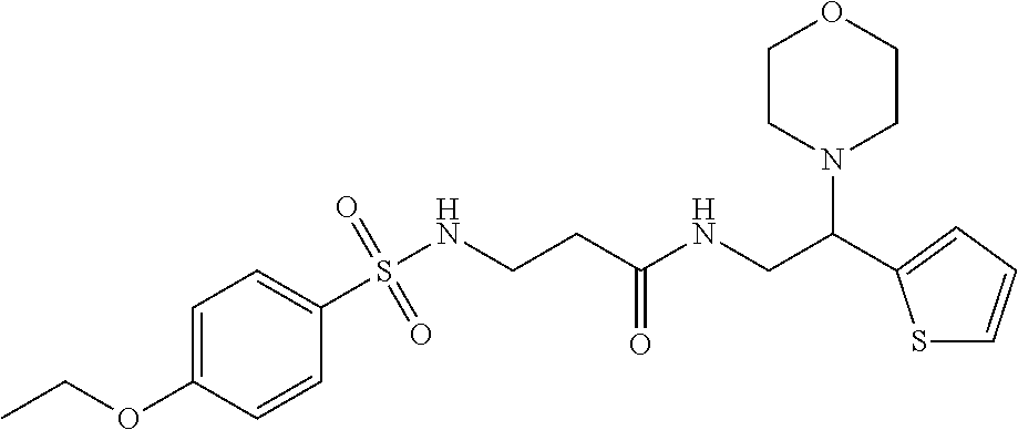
S1C=CC=C1C(CNC(CCNS(C1=CC=C(OCC)C=C1)(=O)=O)=O)N1CCOCC1
